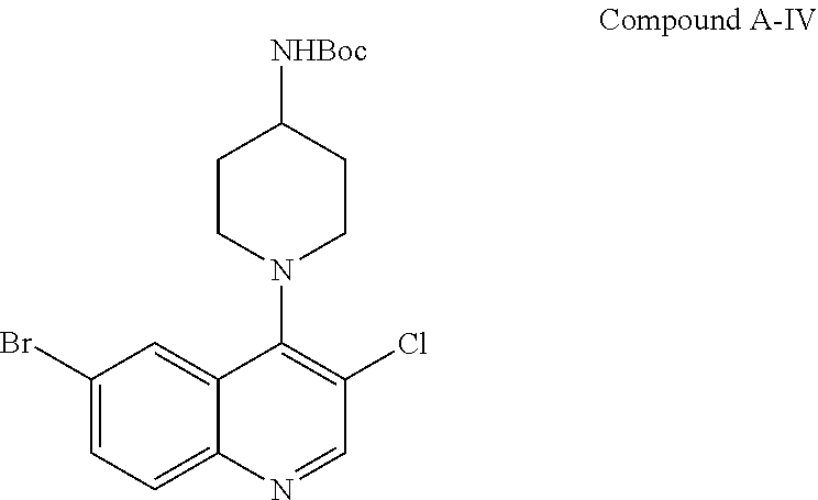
BrC1=CC=C2C(=C1)C(N1CCC([NHBoc])CC1)=C(Cl)C=N2
